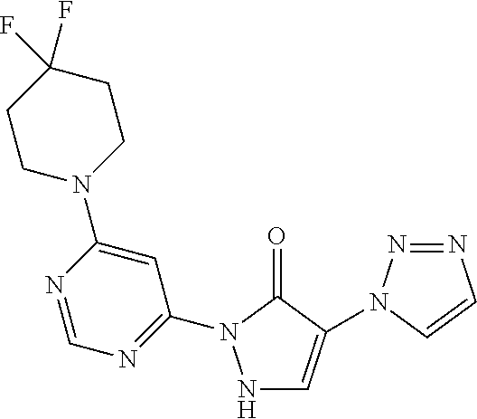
C1=C(N2CCC(F)(F)CC2)N=CN=C1N1NC=C(N2N=NC=C2)C1=O
